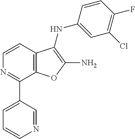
N1=C(C2=CC=CN=C2)C2=C(C=C1)C(NC1=CC(Cl)=C(F)C=C1)=C(N)O2
